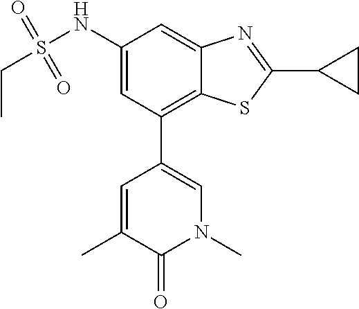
N1(C)C=C(C2=C3C(=CC(NS(CC)(=O)=O)=C2)N=C(C2CC2)S3)C=C(C)C1=O
